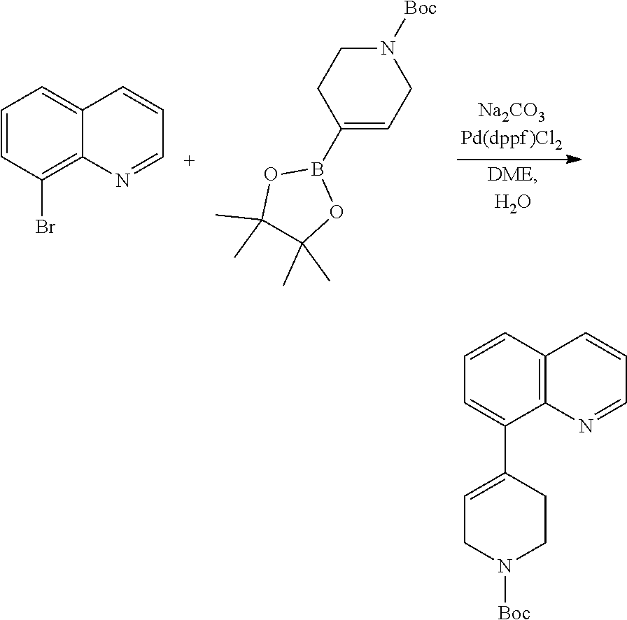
C1=CC=C2C=CC=NC2=C1Br.C1C(B2OC(C)(C)C(C)(C)O2)=CCN([Boc])C1.N1([Boc])CCC(C2=CC=CC3=C2N=CC=C3)=CC1
